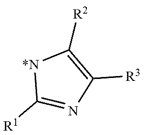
C1([R1])=NC([R3])=C([R2])[*N]1
